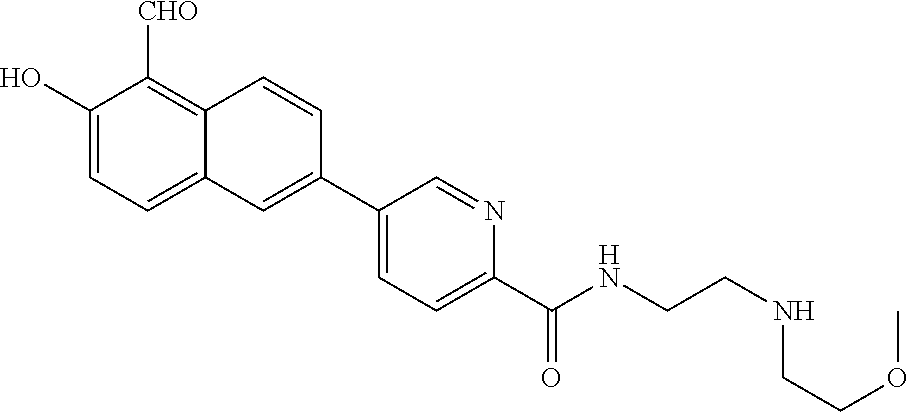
C1(O)=CC=C2C(=C1[CHO])C=CC(C1=CC=C(C(NCCNCCOC)=O)N=C1)=C2
